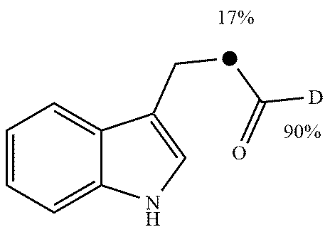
C1=CC=C2C(=C1)C(C[d]C([D])=O)=CN2
